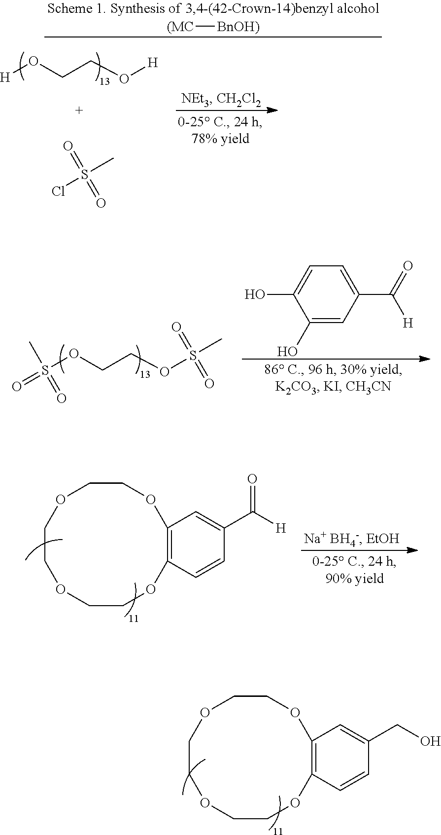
C1=CC(C([H])=O)=CC2=C1OCCOCCOCCO2.C1=CC(CO)=CC2=C1OCCOCCOCCO2.[H]OCCO[H].ClS(C)(=O)=O.[(MC][BnOH)].C1=C(O)C(O)=CC(C([H])=O)=C1.S(OCCOS(C)(=O)=O)(=O)(C)=O
